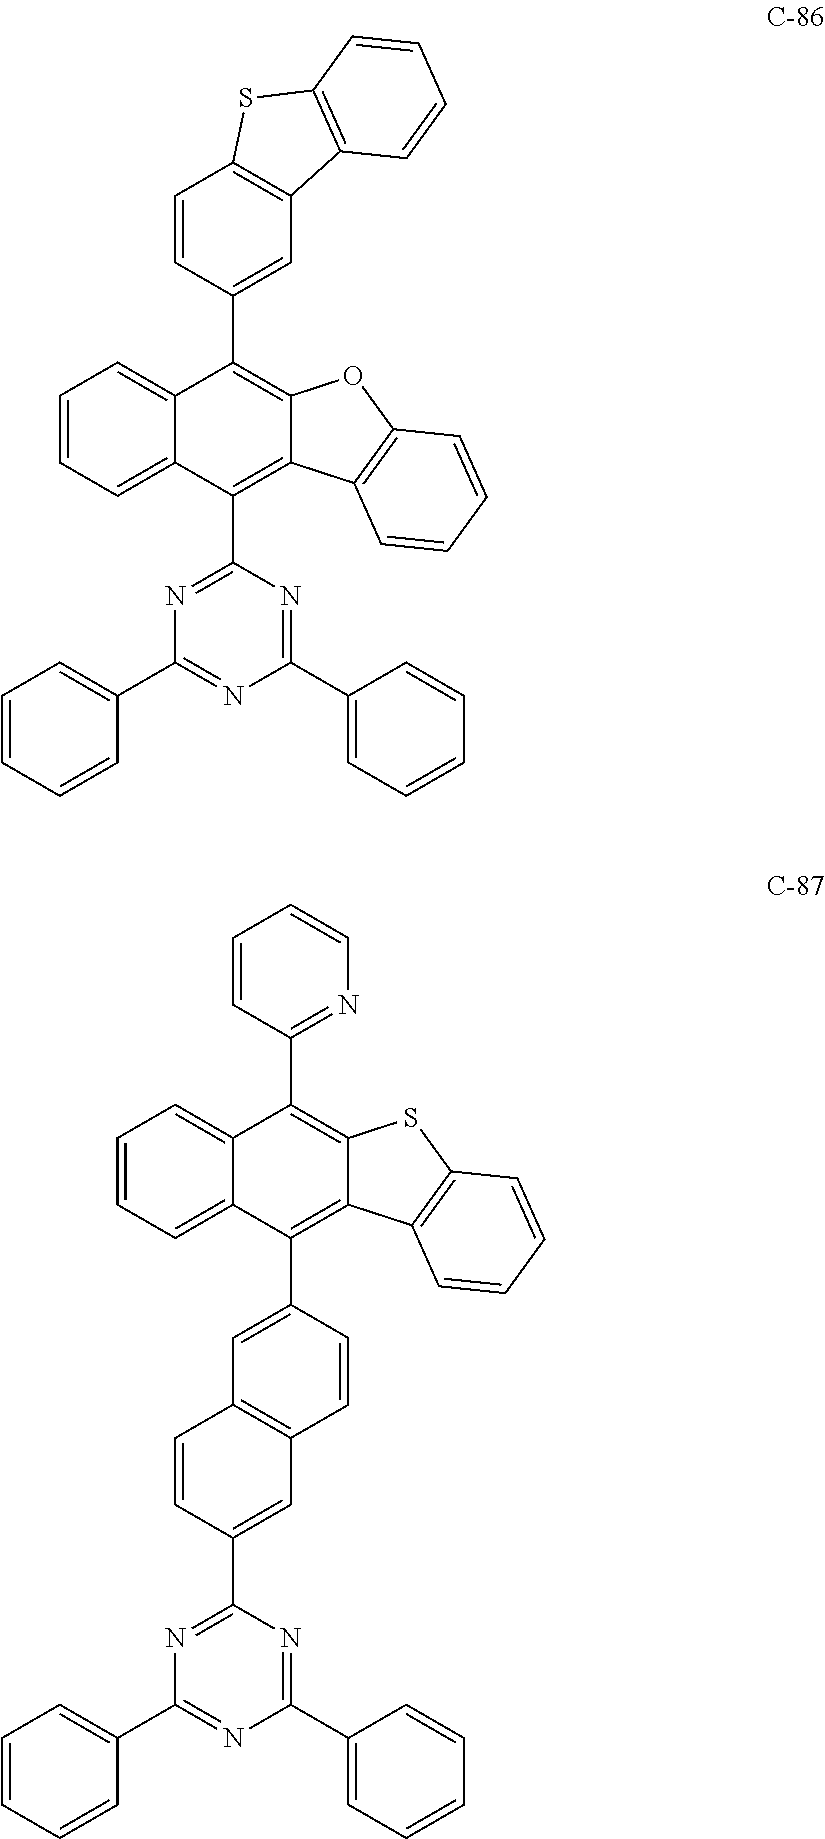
C1=CC=C2C(=C1)C(C1=CC3=C(C=C1)SC1=C3C=CC=C1)=C1OC3=C(C1=C2C1=NC(C2=CC=CC=C2)=NC(C2=CC=CC=C2)=N1)C=CC=C3.C1=CC=C2C(=C1)C(C1=NC=CC=C1)=C1SC3=C(C1=C2C1=CC2=C(C=C1)C=C(C1=NC(C4=CC=CC=C4)=NC(C4=CC=CC=C4)=N1)C=C2)C=CC=C3
